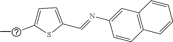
C1=CC2=C(C=C1N=CC1=CC=C(CC)S1)C=CC=C2
